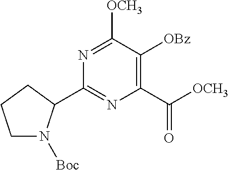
N1=C([OCH3])C([OBz])=C(C([OCH3])=O)N=C1C1N([Boc])CCC1
